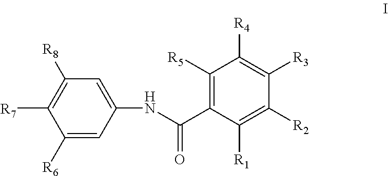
C1([R6])=CC(NC(C2=C([R5])C([R4])=C([R3])C([R2])=C2[R1])=O)=CC([R8])=C1[R7]
